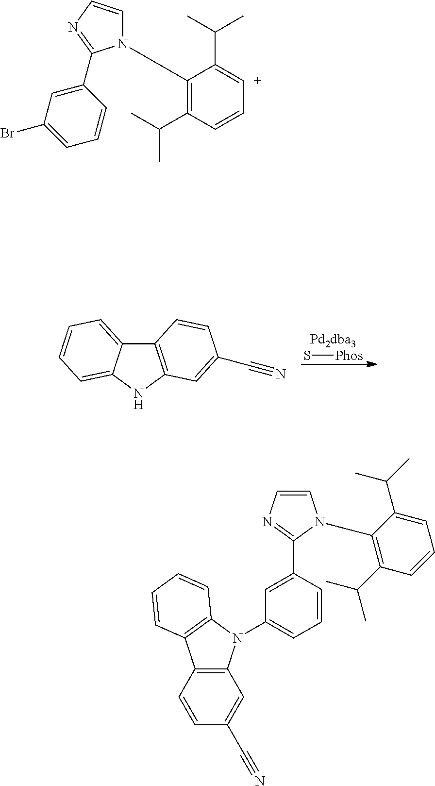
S[Phos].C12=C(NC3=CC=CC=C13)C=C(C#N)C=C2.C1(N2C=CN=C2C2=CC(Br)=CC=C2)=C(C(C)C)C=C[C+]=C1C(C)C.C1=C(C2=NC=CN2C2=C(C(C)C)C=CC=C2C(C)C)C=CC=C1N1C2=C(C3=C1C=CC=C3)C=CC(C#N)=C2
